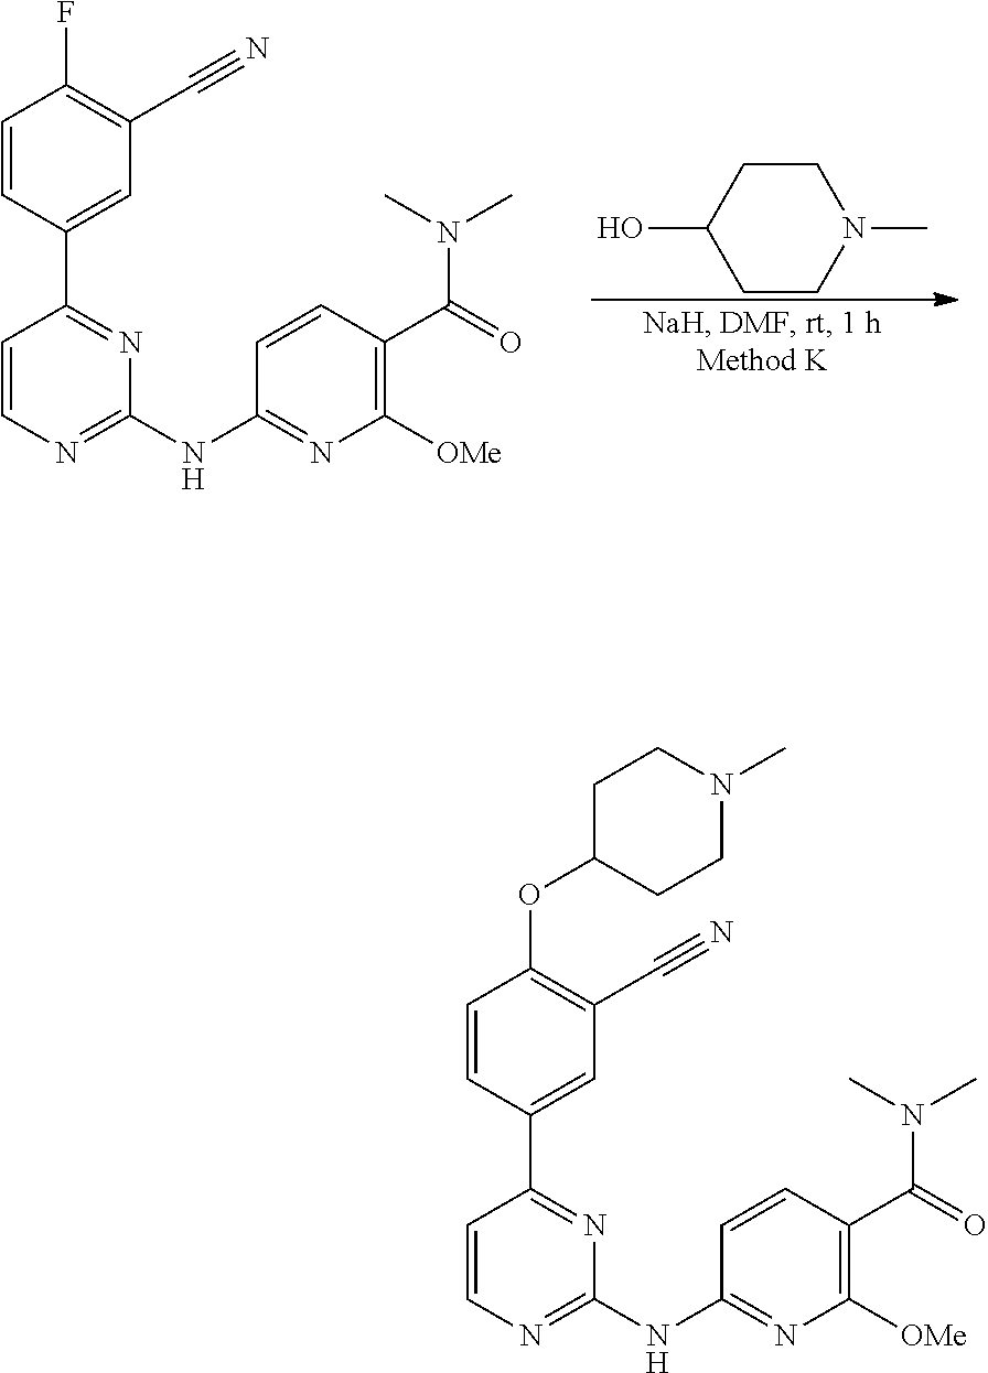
C1(OC2CCN(C)CC2)=C(C#N)C=C(C2=NC(NC3=NC([OMe])=C(C(=O)N(C)C)C=C3)=NC=C2)C=C1.FC1=C(C#N)C=C(C2=NC(NC3=NC([OMe])=C(C(=O)N(C)C)C=C3)=NC=C2)C=C1.C1CN(C)CCC1O
